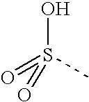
S(O)(=O)(C)=O
